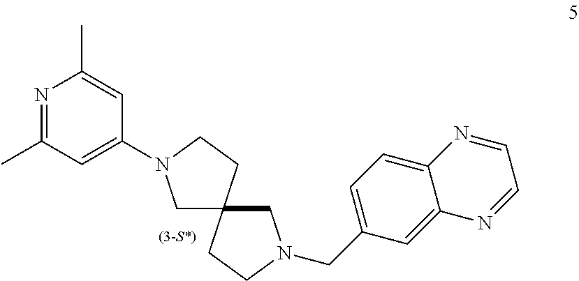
C1N(C2=CC(C)=NC(C)=C2)CCC12CN(CC1=CC=C3C(=C1)N=CC=N3)CC2
